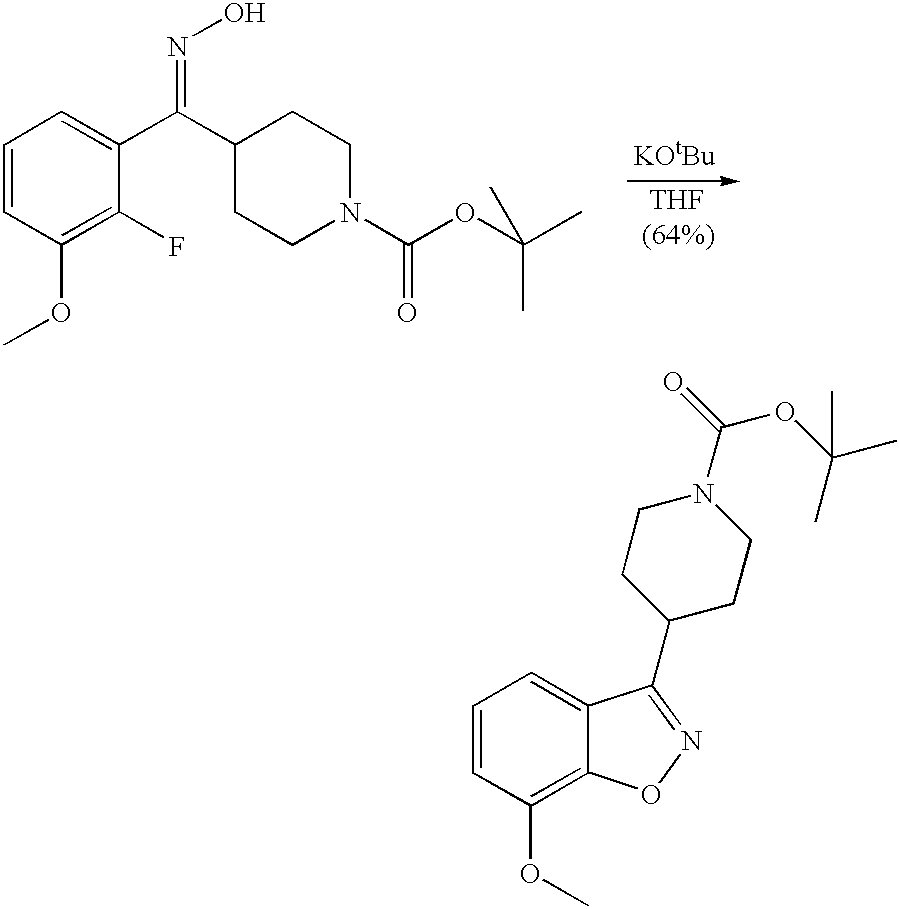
C1=CC(OC)=C(F)C(C(C2CCN(C(OC(C)(C)C)=O)CC2)=NO)=C1.[THF].C12=CC=CC(OC)=C1ON=C2C1CCN(C(=O)OC(C)(C)C)CC1
